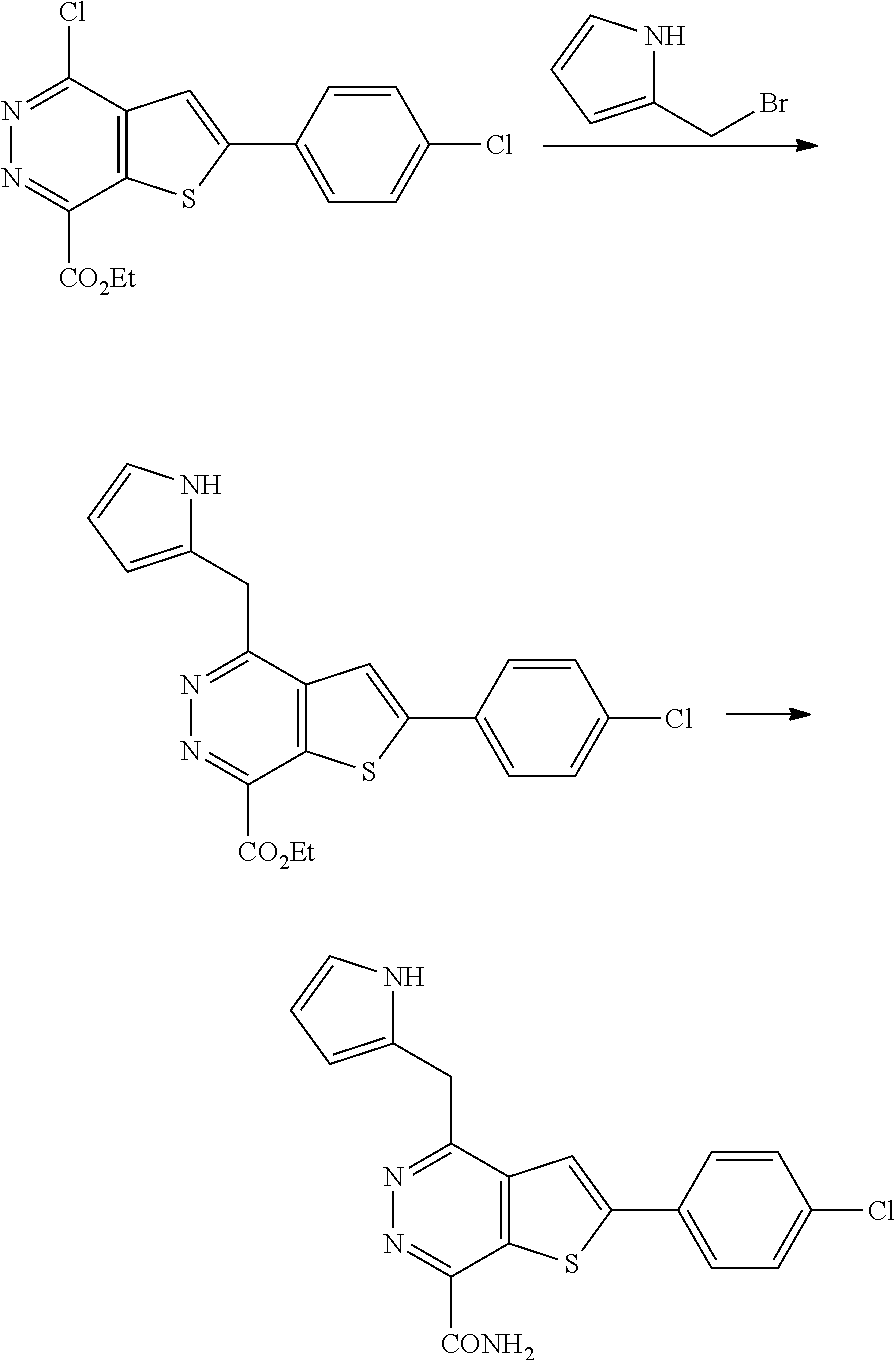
N1=C(Cl)C2=C(C([CO2Et])=N1)SC(C1=CC=C(Cl)C=C1)=C2.C1(CBr)=CC=CN1.N1=C(CC2=CC=CN2)C2=C(C([CO2Et])=N1)SC(C1=CC=C(Cl)C=C1)=C2.N1=C(CC2=CC=CN2)C2=C(C([CONH2])=N1)SC(C1=CC=C(Cl)C=C1)=C2
